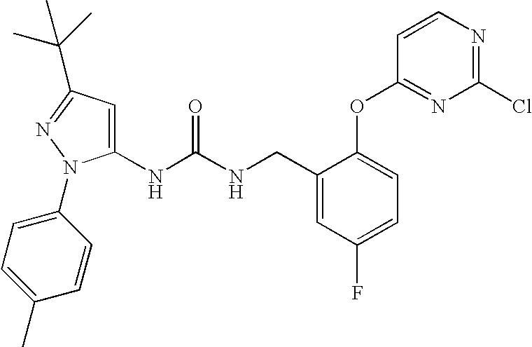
C1(NC(NCC2=CC(F)=CC=C2OC2=NC(Cl)=NC=C2)=O)=CC(C(C)(C)C)=NN1C1=CC=C(C)C=C1
